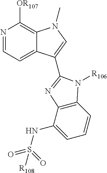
N1=CC=C2C(=C1[OR107])N(C)C=C2C1=NC2=C(C=CC=C2NS(=O)(=O)[R108])N1[R106]
